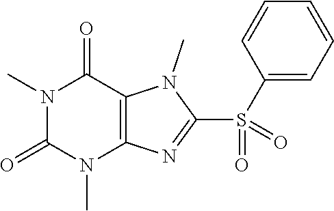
N1(C)C(=O)N(C)C2=C(C1=O)N(C)C(S(=O)(C1=CC=CC=C1)=O)=N2
